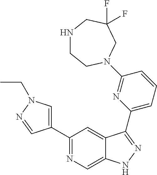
C1(C2=CN(CC)N=C2)=NC=C2C(=C1)C(C1=CC=CC(N3CCNCC(F)(F)C3)=N1)=NN2
